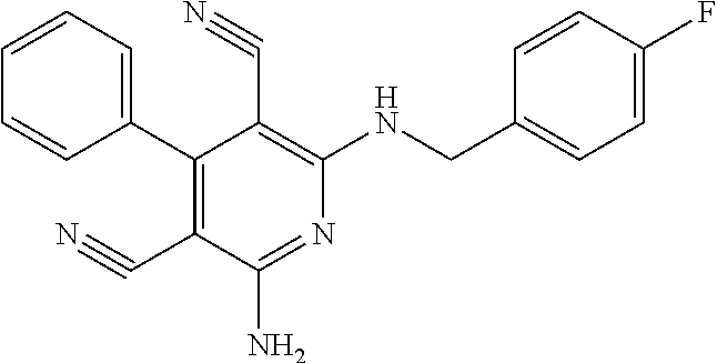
C1(C2=C(C#N)C(N)=NC(NCC3=CC=C(F)C=C3)=C2C#N)=CC=CC=C1
